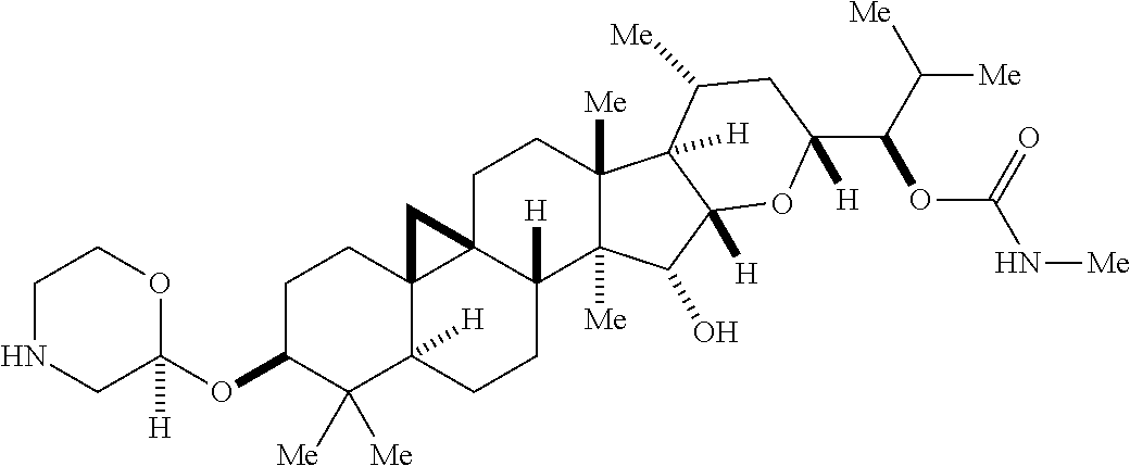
C1NCC(OC2C([Me])([Me])C3([H])C4(CC2)C2(C([H])(CC3)C3([Me])C([Me])(CC2)C2([H])C([H])(C3O)OC(C(C([Me])[Me])OC(N[Me])=O)([H])CC2[Me])C4)([H])OC1
